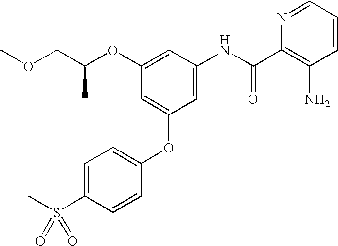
COCC(OC1=CC(NC(C2=C(N)C=CC=N2)=O)=CC(OC2=CC=C(S(C)(=O)=O)C=C2)=C1)C
